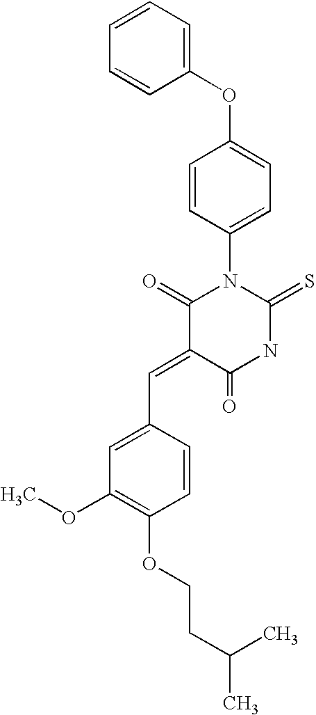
C1(OC2=CC=C(N3C(=O)C(=CC4=CC(OC)=C(OCCC(C)C)C=C4)C(=O)NC3=S)C=C2)=CC=CC=C1
